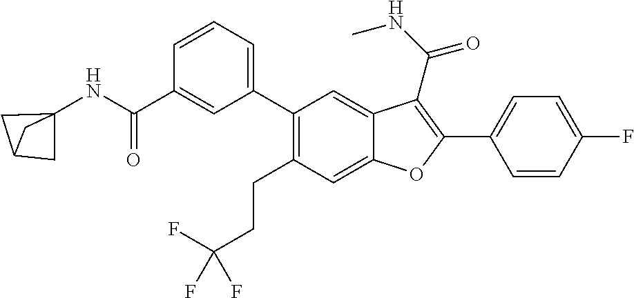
C1=CC(F)=CC=C1C1=C(C(NC)=O)C2=CC(C3=CC=CC(C(NC45CC(C4)C5)=O)=C3)=C(CCC(F)(F)F)C=C2O1
